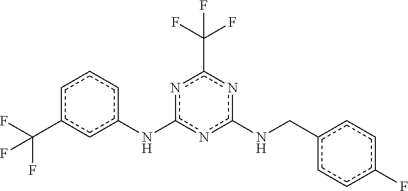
c1c(C(F)(F)F)cc(Nc2nc(NCc3ccc(F)cc3)nc(C(F)(F)F)n2)cc1
